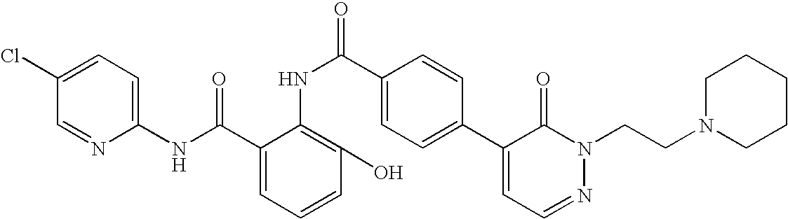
C1(Cl)=CC=C(NC(C2=CC=CC(O)=C2NC(=O)C2=CC=C(C3=CC=NN(CCN4CCCCC4)C3=O)C=C2)=O)N=C1
